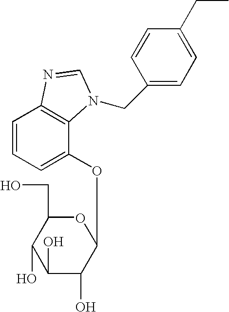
C1=CC=C(OC2OC(CO)C(O)C(O)C2O)C2=C1N=CN2CC1=CC=C(CC)C=C1
